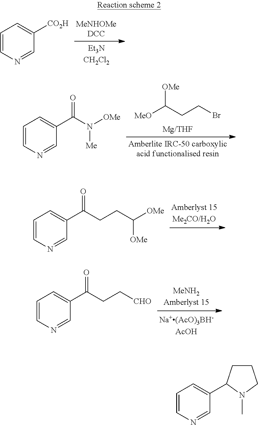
[OMe]C(CCBr)[MeO].C1=CN=CC(C(N([OMe])[Me])=O)=C1.C1=CN=CC(C(CCC([OMe])[OMe])=O)=C1.C1=CN=CC(C(CC[CHO])=O)=C1.C1=CN=CC([CO2H])=C1.C1=CN=CC(C2CCCN2C)=C1
